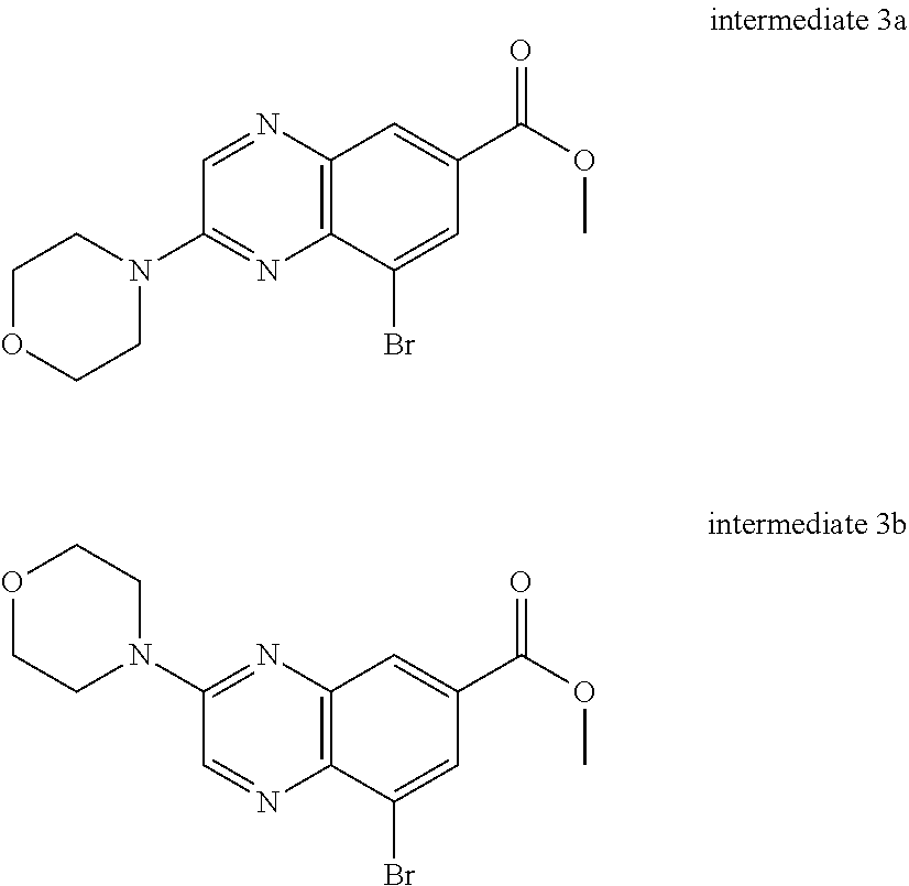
C1OCCN(C2=NC3=C(N=C2)C=C(C(OC)=O)C=C3Br)C1.N1=CC(N2CCOCC2)=NC2=C1C(Br)=CC(C(OC)=O)=C2
